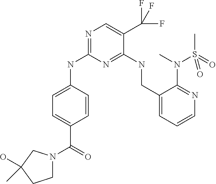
C1=C(NC2=NC=C(C(F)(F)F)C(NCC3=CC=CN=C3N(C)S(C)(=O)=O)=N2)C=CC(C(=O)N2CCC(O)(C)C2)=C1
